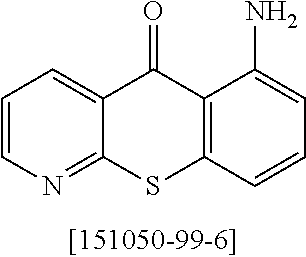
C1=CN=C2C(=C1)C(=O)C1=C(S2)C=CC=C1N
